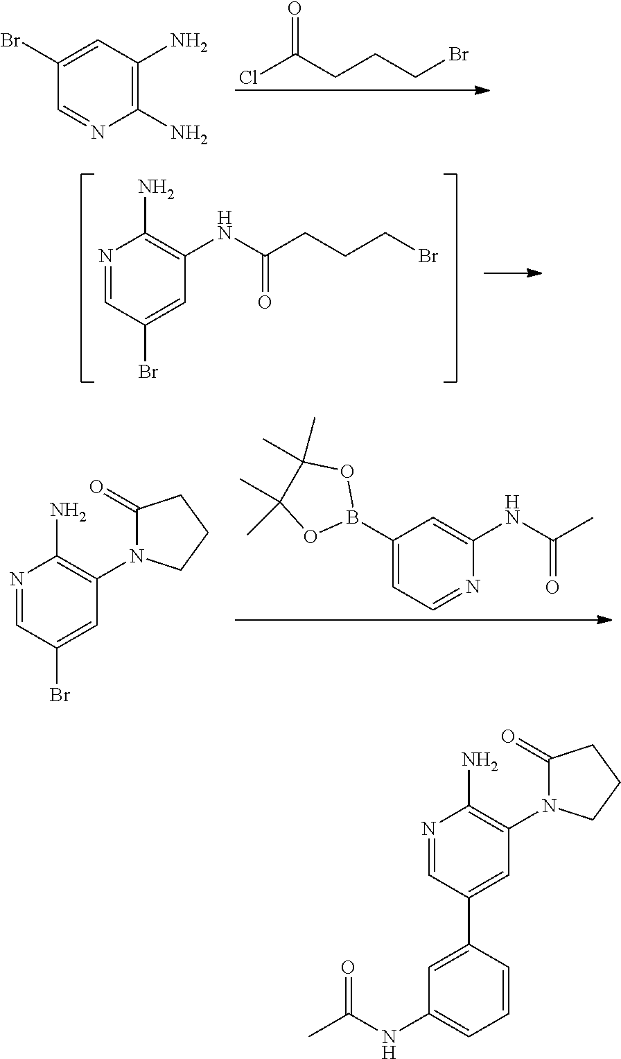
C1(Br)=CC(N)=C(N)N=C1.ClC(CCCBr)=O.N1=CC(Br)=CC(NC(CCCBr)=O)=C1N.N1=CC(Br)=CC(N2C(=O)CCC2)=C1N.C1(B2OC(C)(C)C(C)(C)O2)=CC=NC(NC(C)=O)=C1.N1=CC(C2=CC(NC(C)=O)=CC=C2)=CC(N2C(=O)CCC2)=C1N
